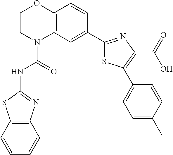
C1CN(C(=O)NC2=NC3=C(S2)C=CC=C3)C2=C(O1)C=CC(C1=NC(C(=O)O)=C(C3=CC=C(C)C=C3)S1)=C2
